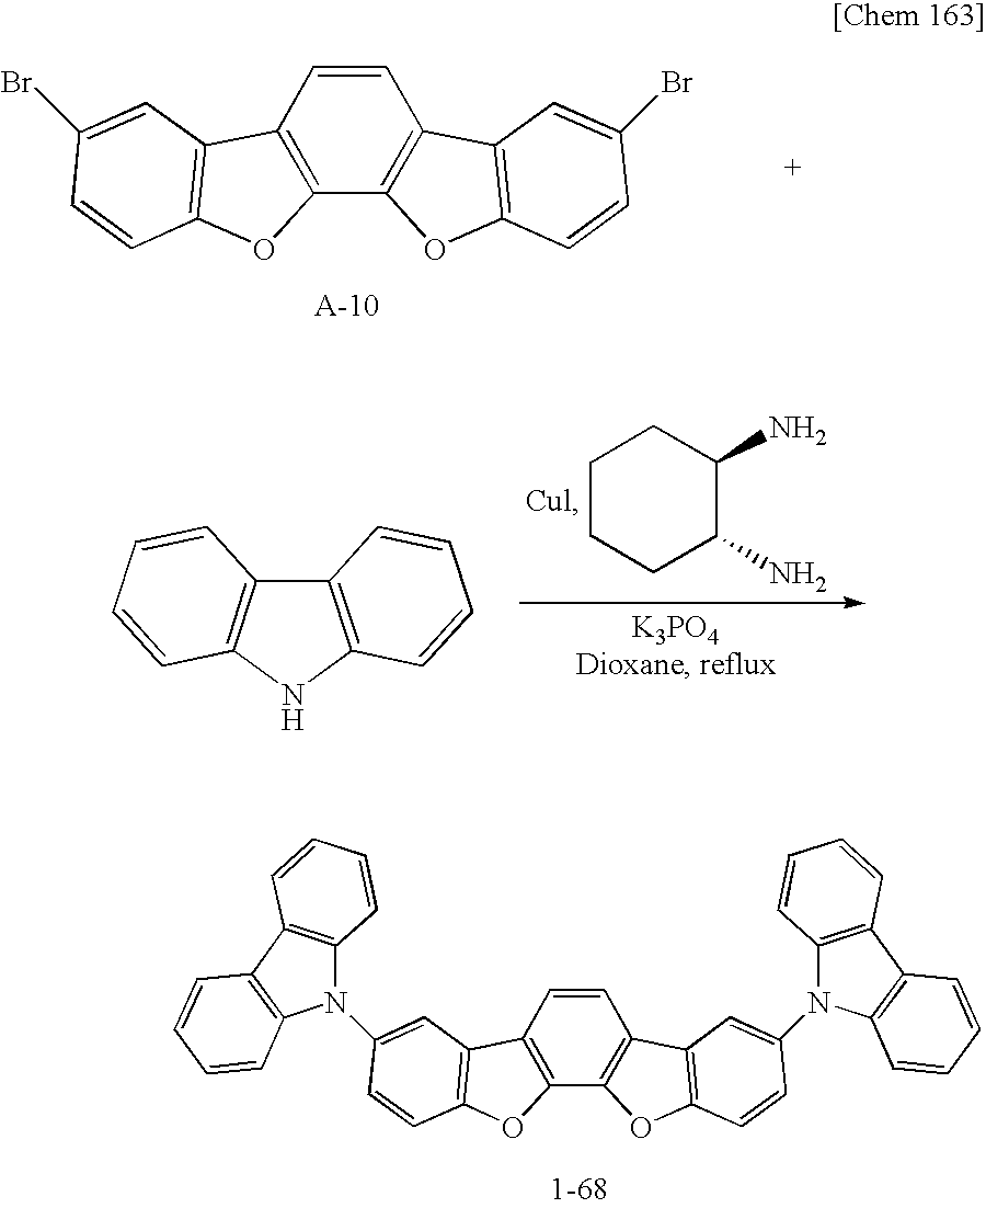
C1=CC2=C(C3=C1C1=C(O3)C=CC(Br)=C1)OC1=C2C=C(Br)C=C1.C1CCC(N)C(N)C1.C12=C(NC3=C1C=CC=C3)C=CC=C2.C1=CC2=C(C3=C1C1=C(O3)C=CC(N3C4=C(C5=C3C=CC=C5)C=CC=C4)=C1)OC1=C2C=C(N2C3=C(C4=C2C=CC=C4)C=CC=C3)C=C1
